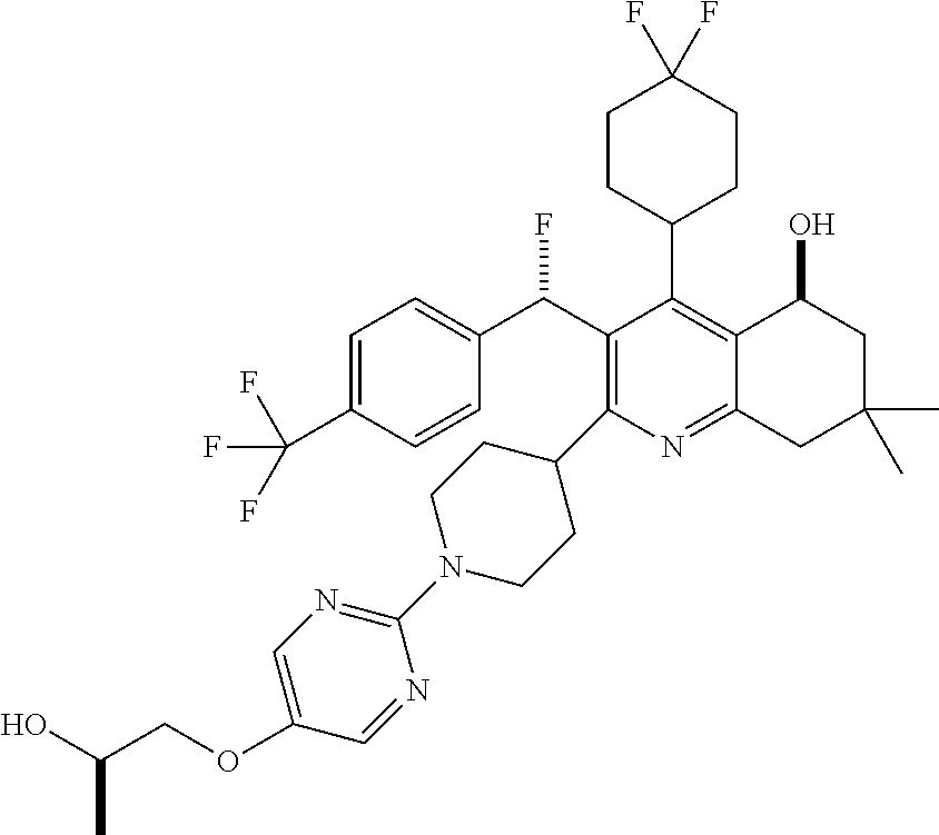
C1=C(C(F)(F)F)C=CC(C(C2=C(C3CCN(C4=NC=C(OCC(O)C)C=N4)CC3)N=C3C(=C2C2CCC(F)(F)CC2)C(O)CC(C)(C)C3)F)=C1
